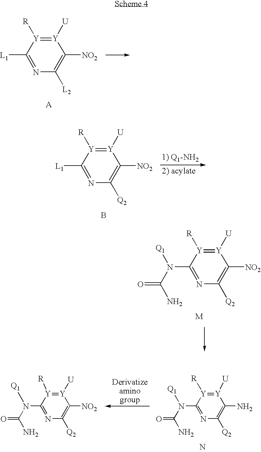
[Y]1([U])=[Y]([R])C([L1])=NC([L2])=C1[NO2].[Y]1([U])=[Y]([R])C([L1])=NC([Q2])=C1[NO2].B.[Y]1([U])=[Y]([R])C(N(C(N)=O)[Q1])=NC([Q2])=C1[NO2].[Y]1([U])=[Y]([R])C(N(C(N)=O)[Q1])=NC([Q2])=C1N.N.[Y]1([U])=[Y]([R])C(N(C(N)=O)[Q1])=NC([Q2])=C1[NO2]
